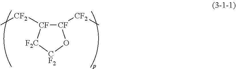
[CF]1([CF2]C)[CF]([CF2]C)O[CF2][F2C]1
